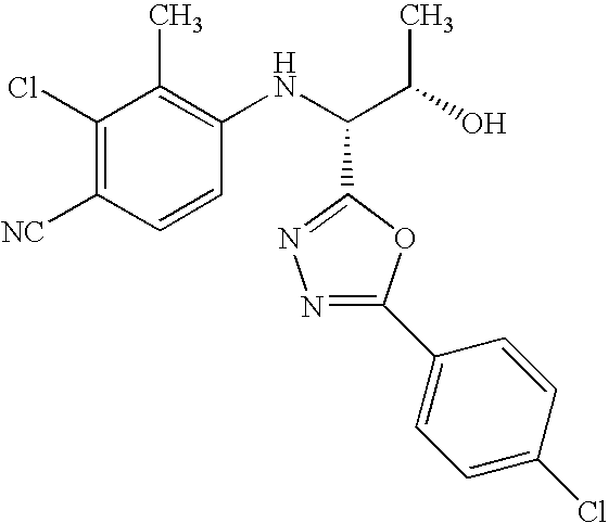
C1(Cl)=C([CN])C=CC(NC(C(O)C)C2=NN=C(C3=CC=C(Cl)C=C3)O2)=C1C
